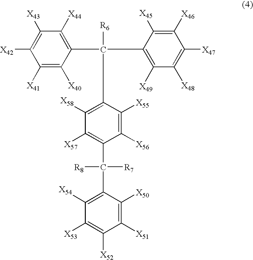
C1([X41])=C([X40])C(C([R6])(C2=C([X58])C([X57])=C(C([R8])([R7])C3=C([X54])C([X53])=C([X52])C([X51])=C3[X50])C([X56])=C2[X55])C2=C([X49])C([X48])=C([X47])C([X46])=C2[X45])=C([X44])C([X43])=C1[X42]
